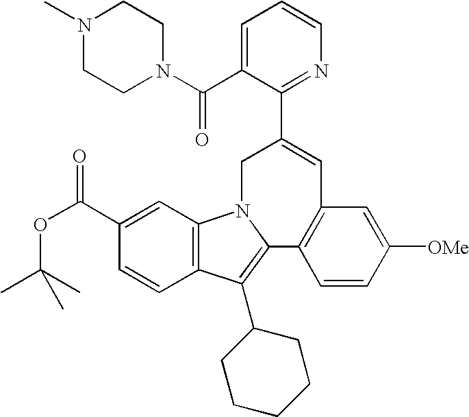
C1(C(N2CCN(C)CC2)=O)=CC=CN=C1C1=CC2=C(C=CC([OMe])=C2)C2=C(C3CCCCC3)C3=C(N2C1)C=C(C(OC(C)(C)C)=O)C=C3
